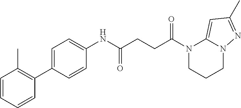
C1CN(C(CCC(NC2=CC=C(C3=C(C)C=CC=C3)C=C2)=O)=O)C2=CC(C)=NN2C1
